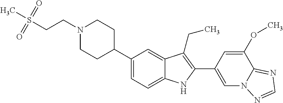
N1(CCS(C)(=O)=O)CCC(C2=CC=C3C(=C2)C(CC)=C(C2=CN4C(=NC=N4)C(OC)=C2)N3)CC1
